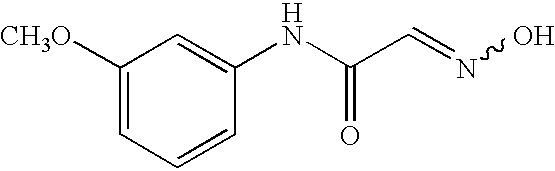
C1([CH3O])=CC=CC(NC(C=NO)=O)=C1
